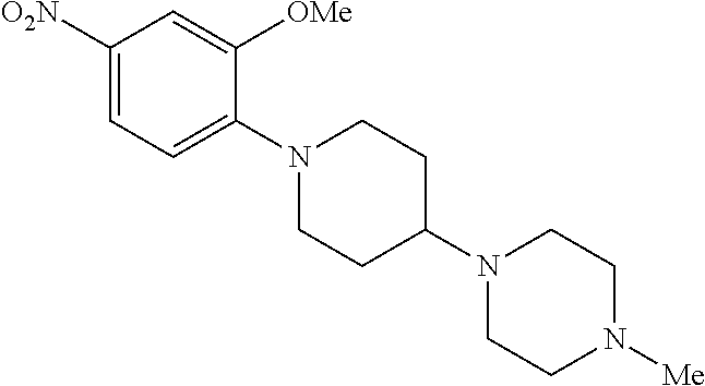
C1([O2N])=CC=C(N2CCC(N3CCN([Me])CC3)CC2)C([OMe])=C1
